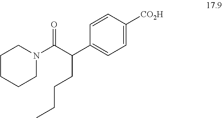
C1N(C(C(C2=CC=C([CO2H])C=C2)CCCC)=O)CCCC1
